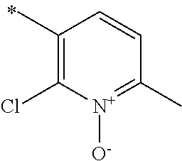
C1(C)=C(Cl)[N+]([O-])=C(C)C=C1
